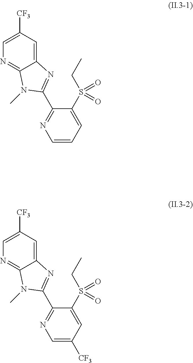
C12=CC([CF3])=CN=C1N(C)C(C1=NC=CC=C1S(=O)(CC)=O)=N2.C12=CC([CF3])=CN=C1N(C)C(C1=NC=C([CF3])C=C1S(=O)(CC)=O)=N2
